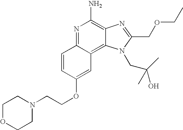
N1=C2C(=C3C(=C1N)N=C(COCC)N3CC(O)(C)C)C=C(OCCN1CCOCC1)C=C2
